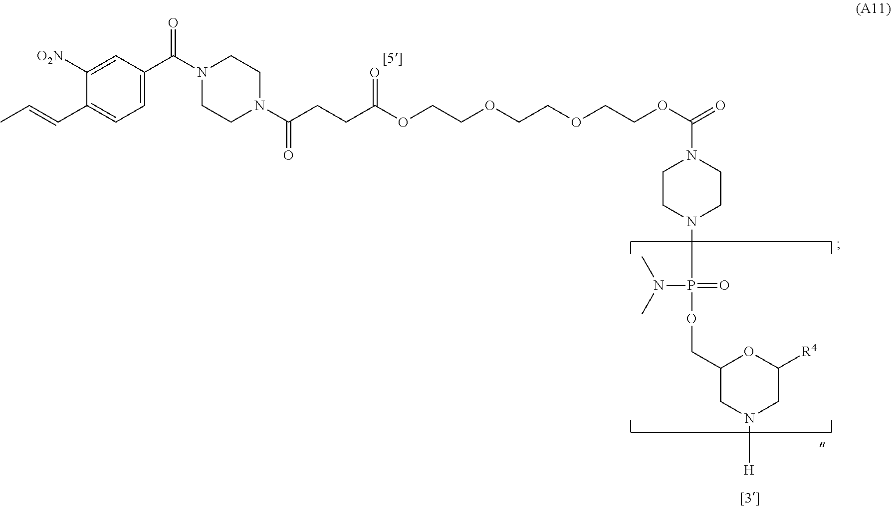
CC=CC1=CC=C(C(N2CCN(C(CCC(OCCOCCOCCOC(=O)N3CCN(P(N(C)C)(=O)OCC4CN([H])CC([R4])O4)CC3)=O)=O)CC2)=O)C=C1[O2N]
